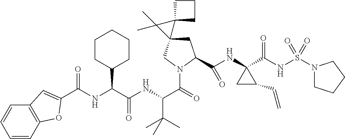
C1C(C(NC2(C(NS(N3CCCC3)(=O)=O)=O)CC2C=C)=O)N(C(C(NC(C(NC(=O)C2=CC3=C(C=CC=C3)O2)C2CCCCC2)=O)C(C)(C)C)=O)CC12C1(CCC1)C2(C)C
